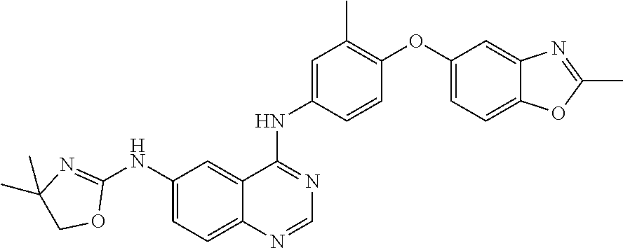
C1(NC2=NC(C)(C)CO2)=CC=C2C(=C1)C(NC1=CC(C)=C(OC3=CC=C4C(=C3)N=C(C)O4)C=C1)=NC=N2
